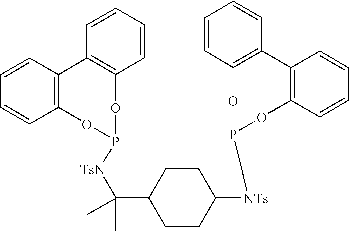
C1=CC2=C(C=C1)OP([TsN]C(C1CCC([NTs]P3OC4=C(C=CC=C4)C4=C(C=CC=C4)O3)CC1)(C)C)OC1=C2C=CC=C1
